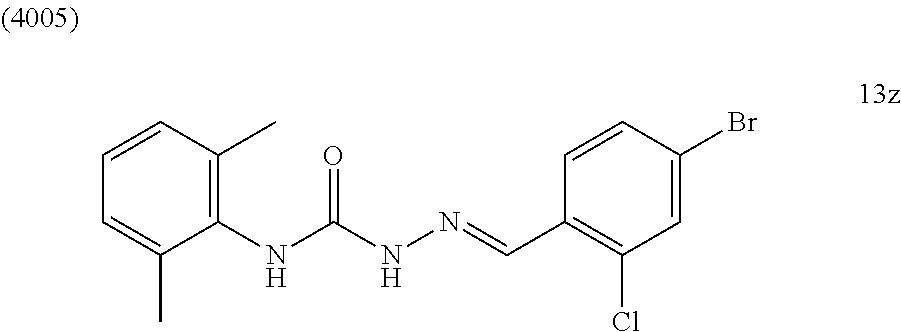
C1=C(C)C(NC(NN=CC2=C(Cl)C=C(Br)C=C2)=O)=C(C)C=C1
